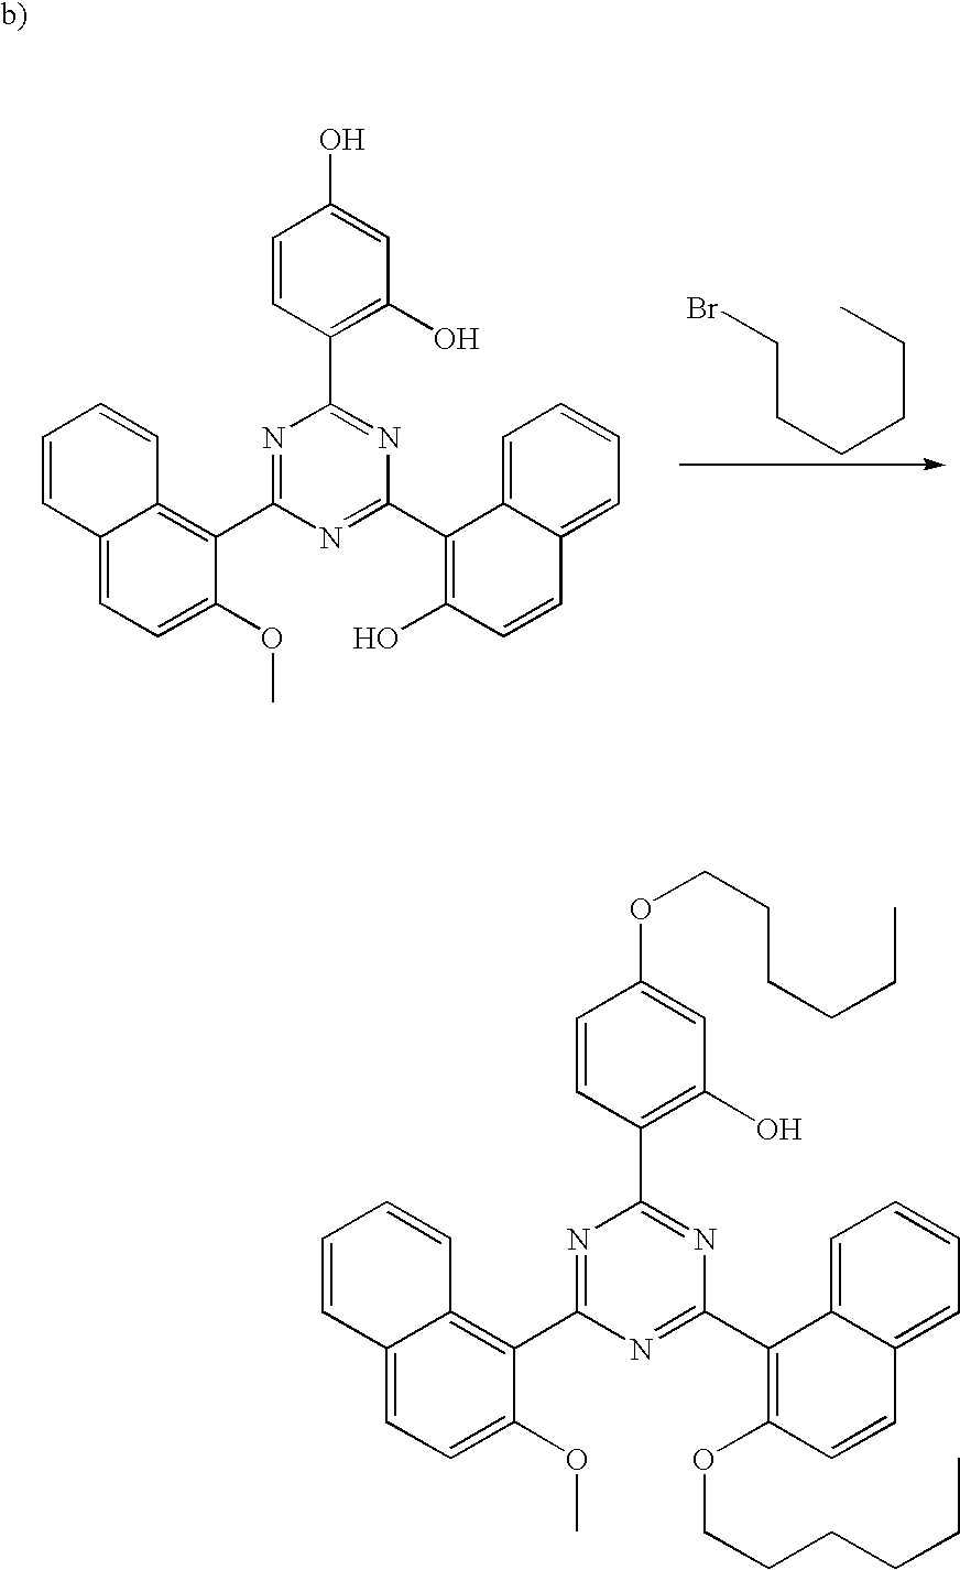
C(CCCCC)Br.C1=CC2=CC=C(OC)C(C3=NC(C4=C(O)C=C(O)C=C4)=NC(C4=C(O)C=CC5=CC=CC=C45)=N3)=C2C=C1.C1=CC2=CC=C(OC)C(C3=NC(C4=C(O)C=C(OCCCCCC)C=C4)=NC(C4=C(OCCCCCC)C=CC5=CC=CC=C45)=N3)=C2C=C1
